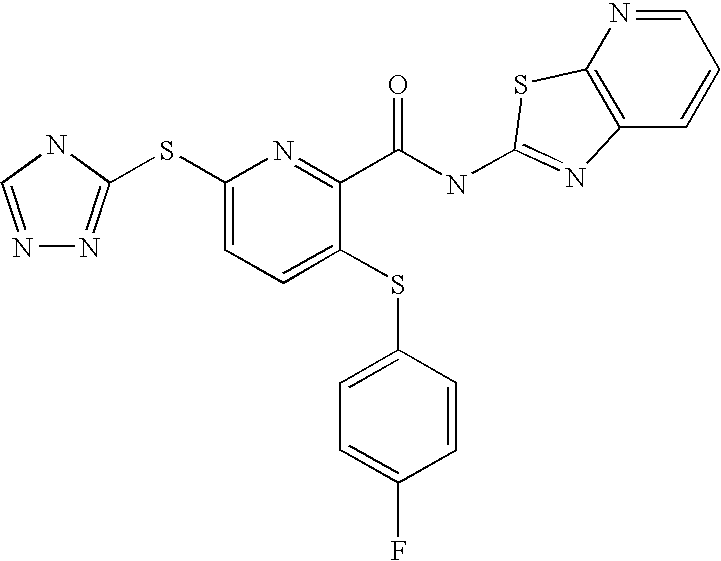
C1(SC2=NN=CN2)=CC=C(SC2=CC=C(F)C=C2)C(C(NC2=NC3=C(N=CC=C3)S2)=O)=N1
